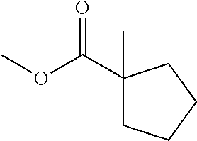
O(C(=O)C1(C)CCCC1)C
